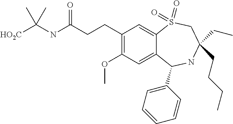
[HO2C]C(NC(CCC1=C(OC)C=C2C(=C1)S(=O)(=O)CC(CCCC)(CC)NC2C1=CC=CC=C1)=O)(C)C
